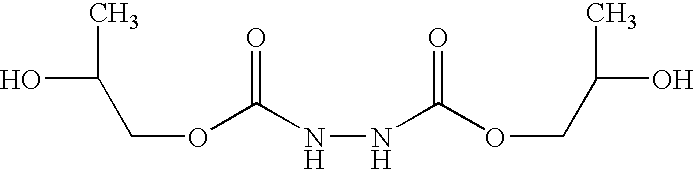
OC(C)COC(NNC(OCC(O)C)=O)=O
